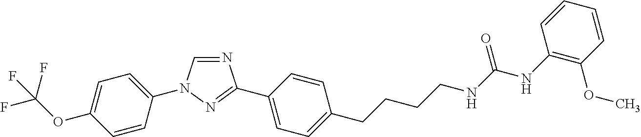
N1=CN(C2=CC=C(OC(F)(F)F)C=C2)N=C1C1=CC=C(CCCCNC(=O)NC2=C(OC)C=CC=C2)C=C1
